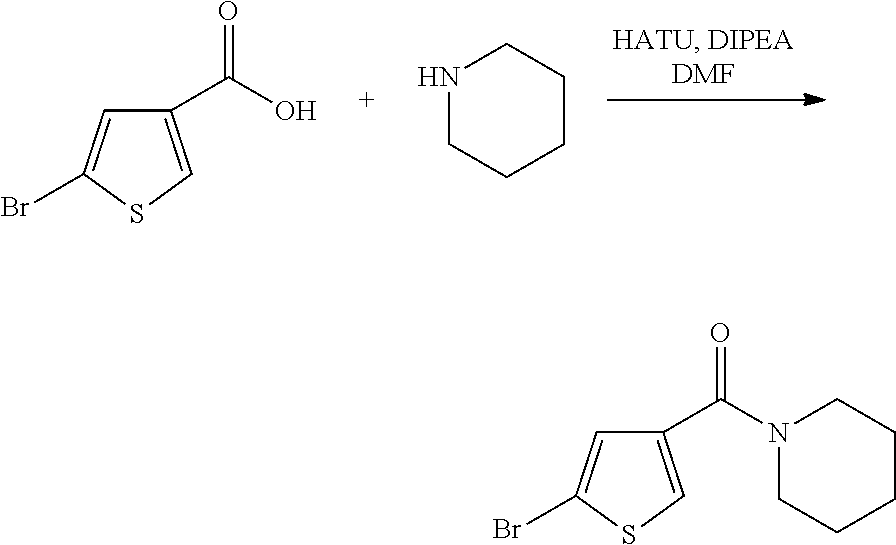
C1(C(O)=O)=CSC(Br)=C1.N1CCCCC1.C1(C(=O)N2CCCCC2)=CSC(Br)=C1
